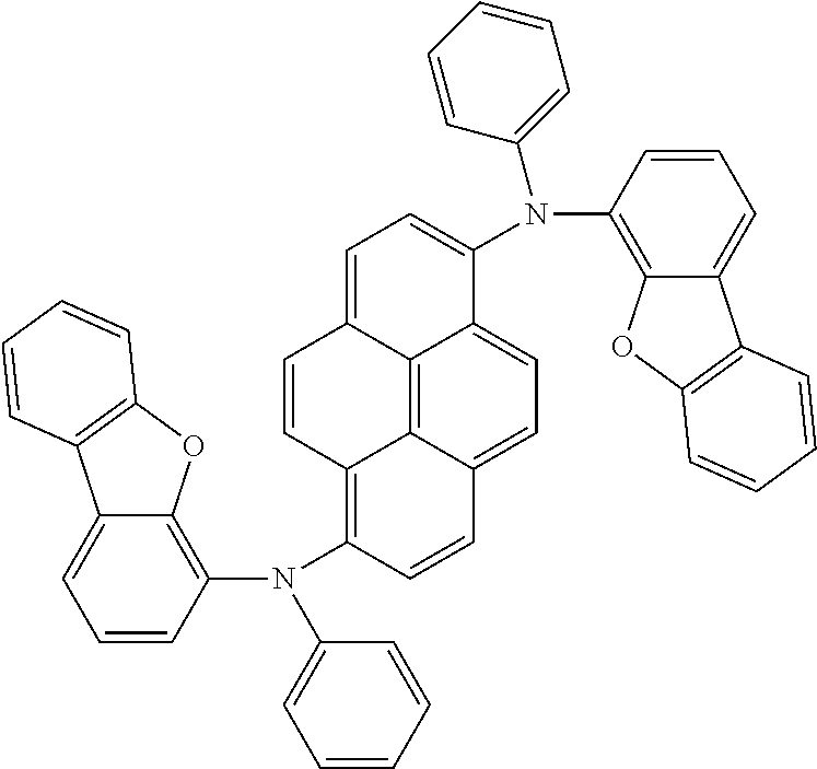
C12=C(N(C3=C4C(=CC=C3)C3=C(C=CC=C3)O4)C3=CC=CC=C3)C=CC3=CC=C4C(N(C5=CC=CC=C5)C5=C6C(=CC=C5)C5=C(O6)C=CC=C5)=CC=C(C=C1)C4=C23
